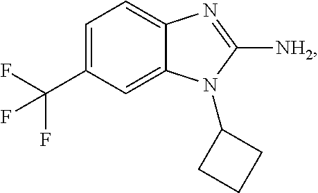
C1=C(C(F)(F)F)C=C2C(=C1)N=C([NH2])N2C1CCC1
